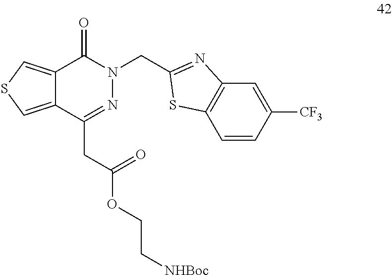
C12=CSC=C1C(CC(OCC[NHBoc])=O)=NN(CC1=NC3=C(C=CC([CF3])=C3)S1)C2=O
